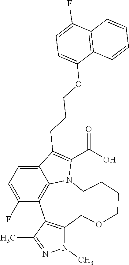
C12=CC=C(F)C3=C1N(C(C(=O)O)=C2CCCOC1=CC=C(F)C2=C1C=CC=C2)CCCCOCC1=C3C(C)=NN1C
